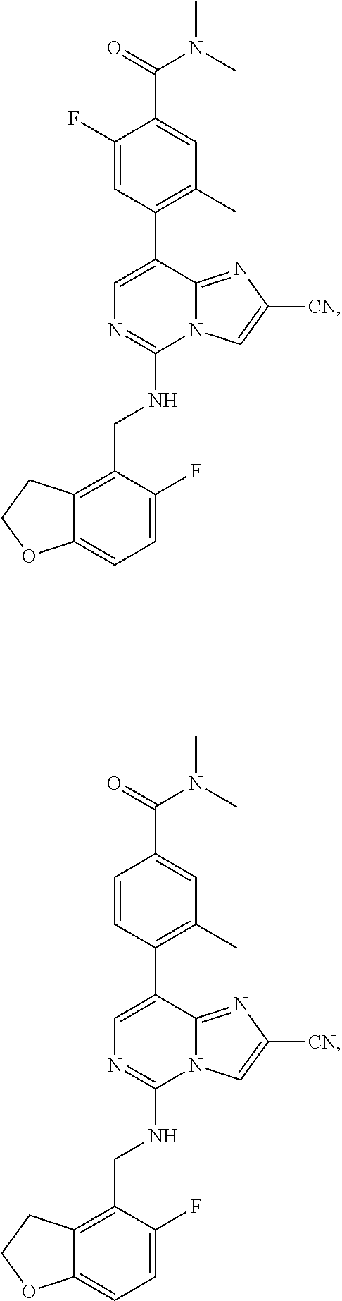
C1=C(F)C(CNC2=NC=C(C3=C(C)C=C(C(=O)N(C)C)C=C3)C3=NC([CN])=CN23)=C2C(=C1)OCC2.C1=C(F)C(CNC2=NC=C(C3=C(C)C=C(C(N(C)C)=O)C(F)=C3)C3=NC([CN])=CN23)=C2C(=C1)OCC2
